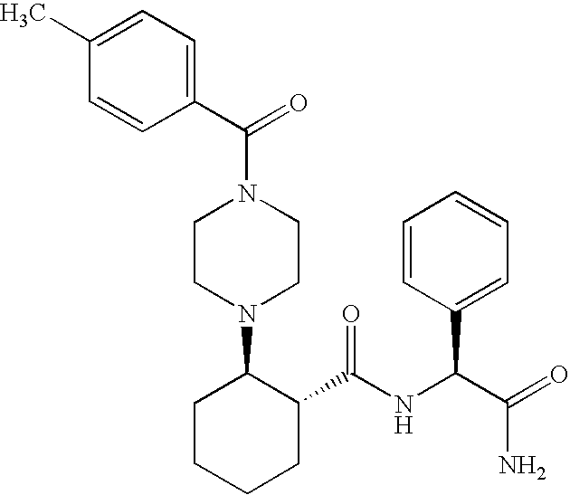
C1(C(N2CCN(C3CCCCC3C(NC(C(=O)N)C3=CC=CC=C3)=O)CC2)=O)=CC=C(C)C=C1
